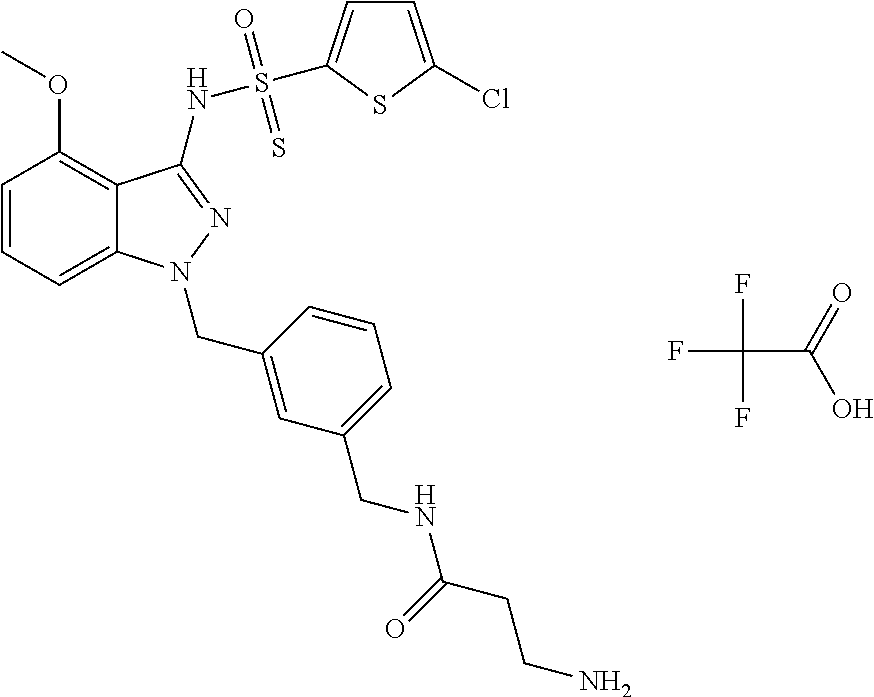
C1=CC=C2C(=C1OC)C(NS(=O)(=S)C1=CC=C(Cl)S1)=NN2CC1=CC(CNC(CCN)=O)=CC=C1.FC(F)(F)C(=O)O
